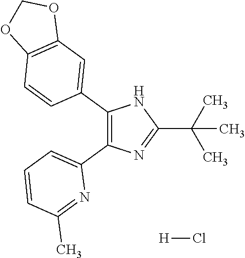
C1(C2=CC3=C(C=C2)OCO3)=C(C2=CC=CC(C)=N2)N=C(C(C)(C)C)N1.[H]Cl
